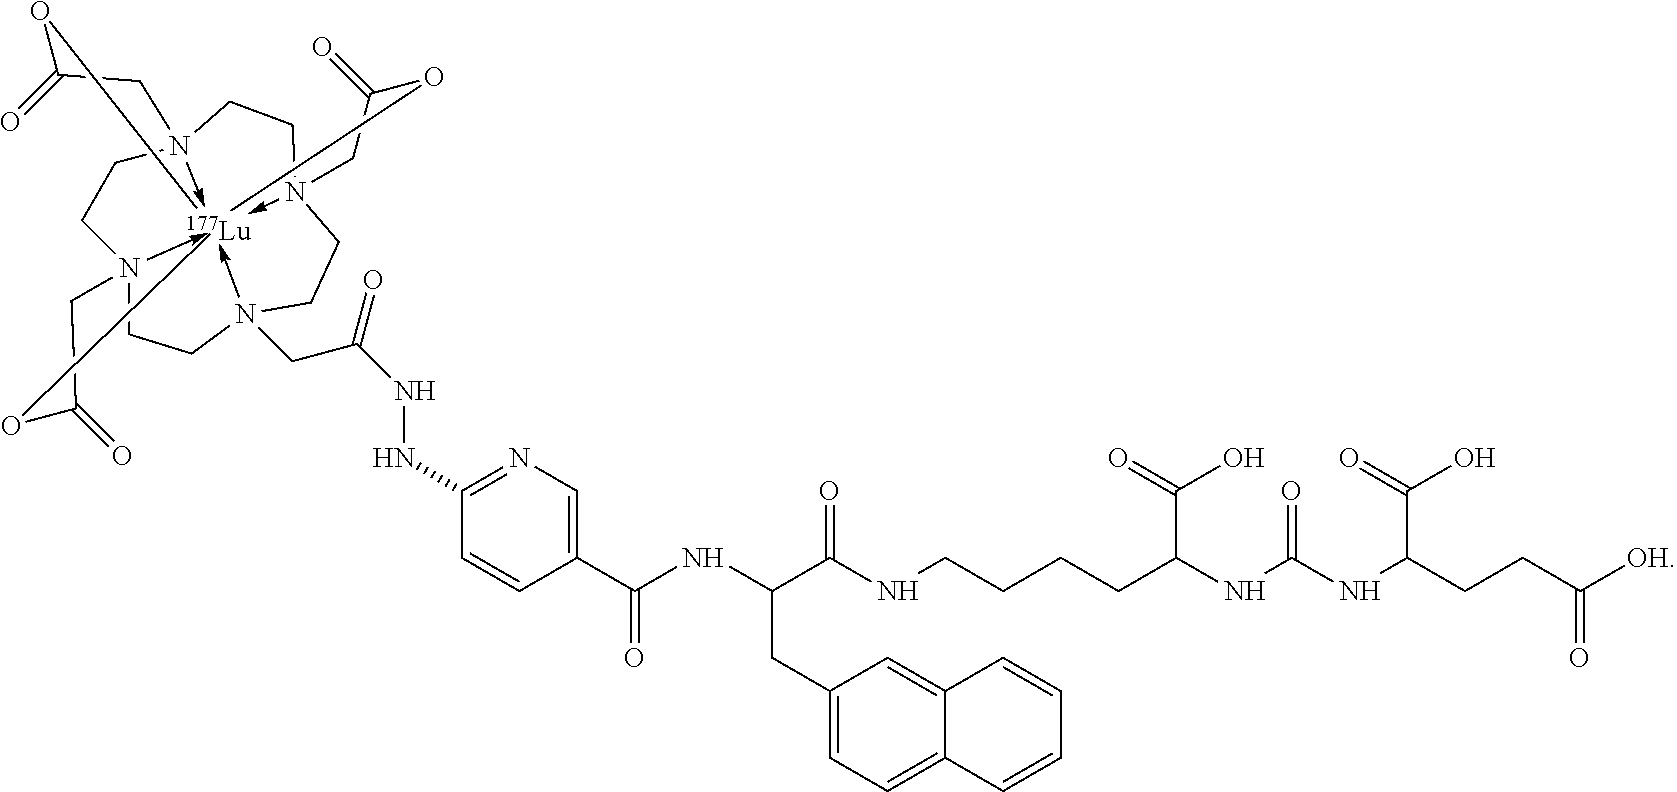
N123->[Lu]4567(-N(CC1)(CCN->4(CC(NNC1=NC=C(C(NC(C(NCCCCC(NC(NC(CCC([OH])=O)C(=O)O)=O)C(=O)O)=O)CC4=CC=C8C(=C4)C=CC=C8)=O)C=C1)=O)CCN->5(CC2)CC(=O)O6)CC(=O)O7)OC(=O)C3
